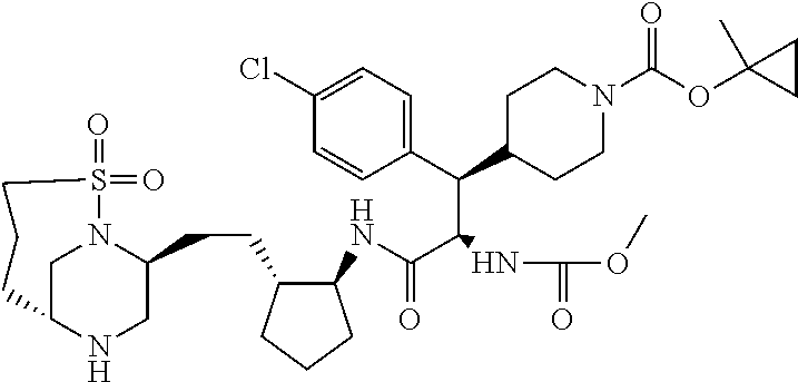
C1C2NCC(CCC3C(NC(C(NC(=O)OC)C(C4=CC=C(Cl)C=C4)C4CCN(C(OC5(C)CC5)=O)CC4)=O)CCC3)N1S(=O)(=O)CCC2
